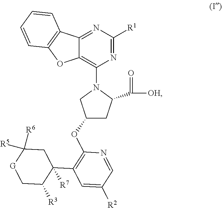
C12=NC([R1])=NC(N3CC(OC4=C(C5([R7])CC([R6])([R5])[G]CC5[R3])C=C([R2])C=N4)CC3C([OH])=O)=C1OC1=C2C=CC=C1
